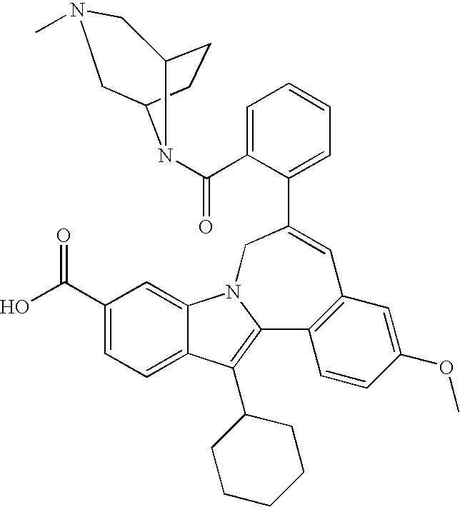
C1(C(O)=O)=CC=C2C(=C1)N1C(=C2C2CCCCC2)C2=C(C=C(OC)C=C2)C=C(C2=CC=CC=C2C(=O)N2C3CCC2CN(C)C3)C1
